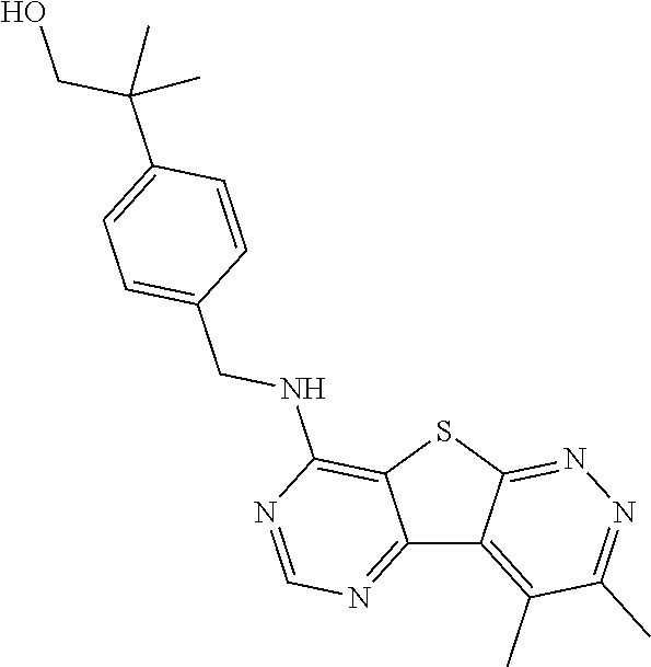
C12=NC=NC(NCC3=CC=C(C(CO)(C)C)C=C3)=C1SC1=NN=C(C)C(C)=C21
